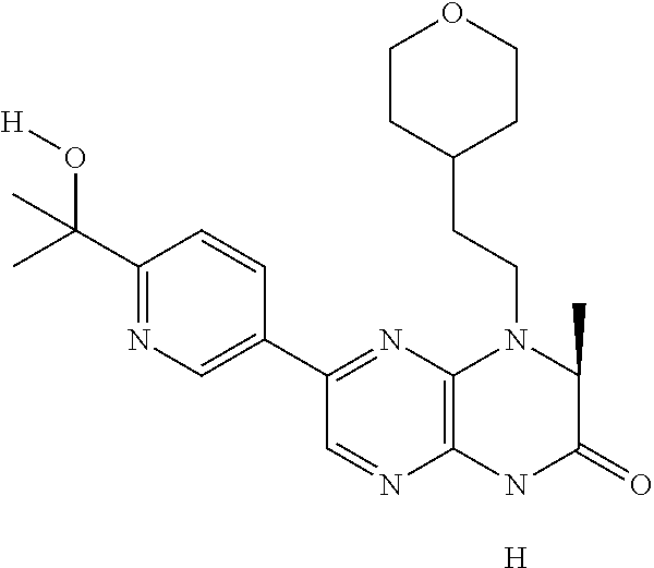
C1(C(O[H])(C)C)=NC=C(C2=NC3=C(N=C2)NC(=O)C(C)N3CCC2CCOCC2)C=C1.[H]
